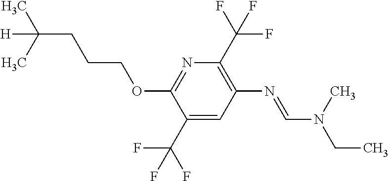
N1=C(OCCCC(C)(C)[H])C(C(F)(F)F)=CC(N=CN(C)CC)=C1C(F)(F)F
